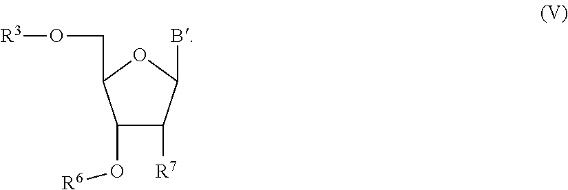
C1(O[R6])C([R7])C(B)OC1CO[R3]
